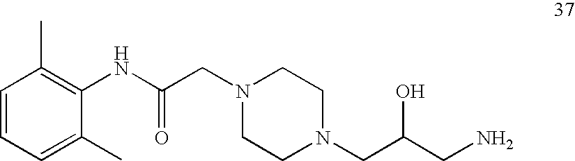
C1=CC=C(C)C(NC(CN2CCN(CC(CN)O)CC2)=O)=C1C
